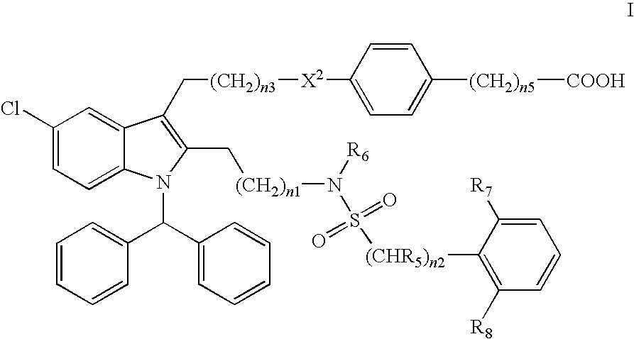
C1(Cl)=CC=C2C(=C1)C(C[(CH2)n3][X2]C1=CC=C([(CH2)n5][COOH])C=C1)=C(C[(CH2)n1]N(S([(CHR5)n2]C1=C([R8])C=CC=C1[R7])(=O)=O)[R6])N2C(C1=CC=CC=C1)C1=CC=CC=C1
